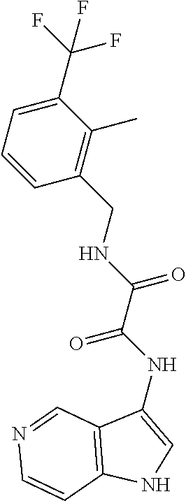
C1(CNC(C(NC2=CNC3=C2C=NC=C3)=O)=O)=C(C)C(C(F)(F)F)=CC=C1
